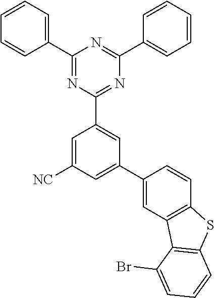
C1(C2=NC(C3=CC(C4=CC5=C(C=C4)SC4=C5C(Br)=CC=C4)=CC([NC])=C3)=NC(C3=CC=CC=C3)=N2)=CC=CC=C1
